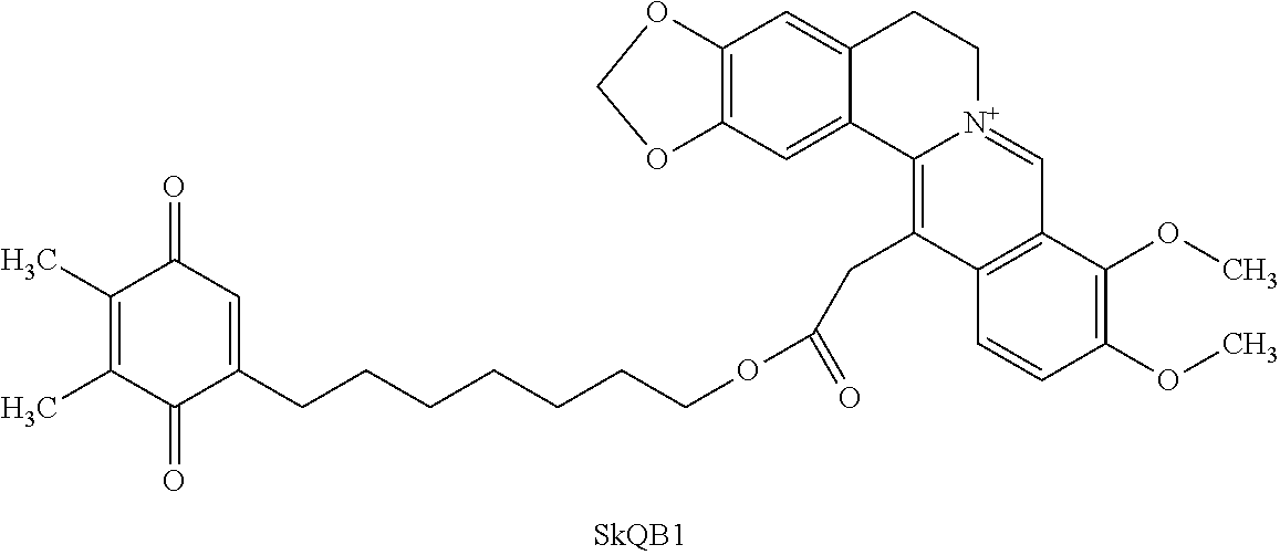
C1(C)=C(C)C(=O)C(CCCCCCCOC(=O)CC2=C3[N+](=CC4=C2C=CC(OC)=C4OC)CCC2=CC4=C(C=C32)OCO4)=CC1=O
